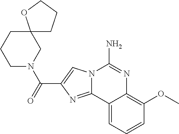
N12C(=NC(C(=O)N3CCCC4(C3)CCCO4)=C1)C1=CC=CC(OC)=C1N=C2N
